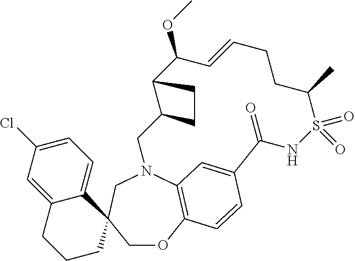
N1C(=O)C2=CC3=C(OCC4(C5=CC=C(Cl)C=C5CCC4)CN3CC3C(C(OC)C=CCCC(C)S1(=O)=O)CC3)C=C2
